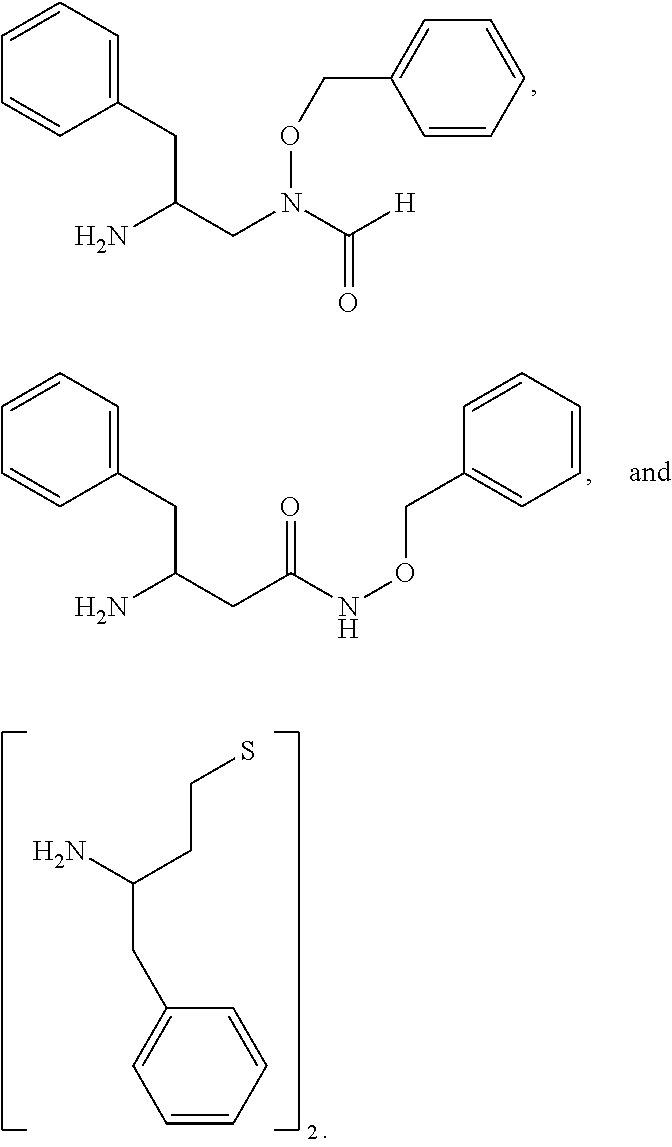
C1=CC=CC=C1CC(CN(C([H])=O)OCC1=CC=CC=C1)N.C1=CC=CC=C1CC(CC(NOCC1=CC=CC=C1)=O)N.C1=CC=CC(CC(CCS)N)=C1
